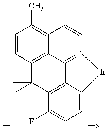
C12=C3C(C)(C)C4=C5C1=N(C=CC2=C(C)C=C3)[Ir]C5=CC=C4F
